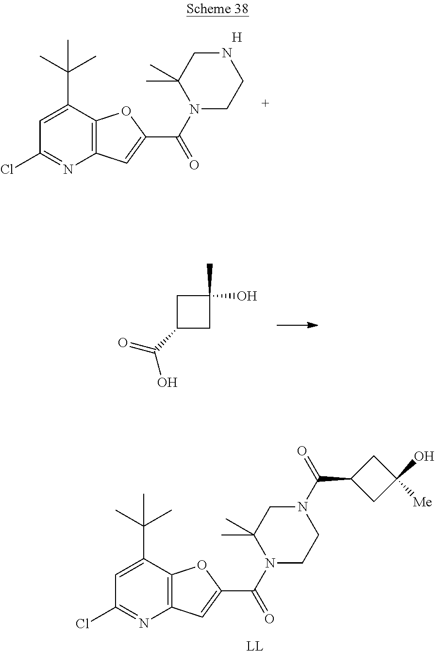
ClC1=NC2=C(OC(C(N3CCN(C(=O)C4CC([Me])(O)C4)CC3(C)C)=O)=C2)C(C(C)(C)C)=C1.[LL].ClC1=NC2=C(OC(C(N3CCNCC3(C)C)=O)=C2)C(C(C)(C)C)=C1.[H].C1(C(=O)O)CC(O)(C)C1
